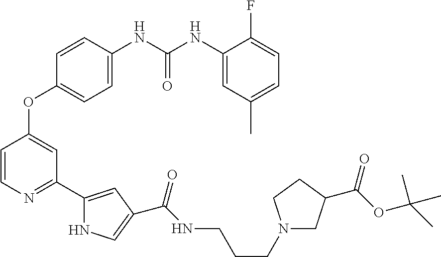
O(C1=CC(C2=CC(C(NCCCN3CC(C(OC(C)(C)C)=O)CC3)=O)=CN2)=NC=C1)C1=CC=C([HN]C([HN]C2=CC(C)=CC=C2F)=O)C=C1
